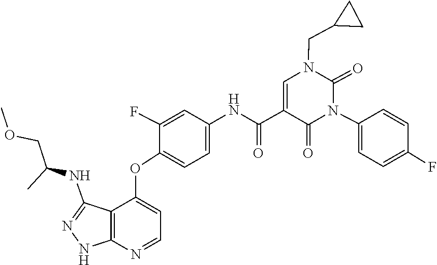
N1(CC2CC2)C=C(C(NC2=CC=C(OC3=CC=NC4=C3C(NC(COC)C)=NN4)C(F)=C2)=O)C(=O)N(C2=CC=C(F)C=C2)C1=O
